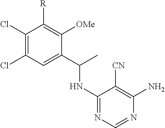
C1(C(C)NC2=NC=NC(N)=C2[CN])=CC(Cl)=C(Cl)C([R])=C1[OMe]
